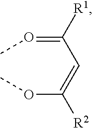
C(C(=OC)[R1])=C(OC)[R2]
